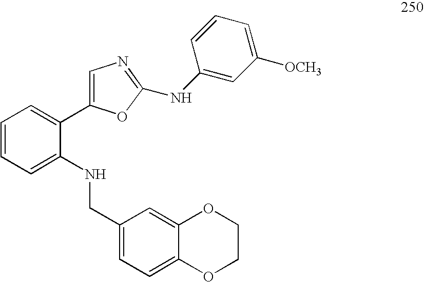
C(C1=CC=C2C(=C1)OCCO2)NC1=CC=CC=C1C1=CN=C(NC2=CC([OCH3])=CC=C2)O1
